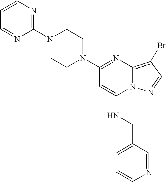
N1(C2=NC=CC=N2)CCN(C2=NC3=C(Br)C=NN3C(NCC3=CC=CN=C3)=C2)CC1
